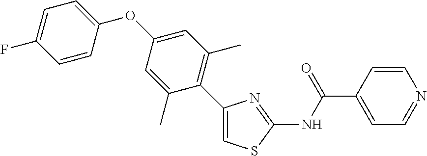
C1(C2=C(C)C=C(OC3=CC=C(F)C=C3)C=C2C)=CSC(NC(C2=CC=NC=C2)=O)=N1
